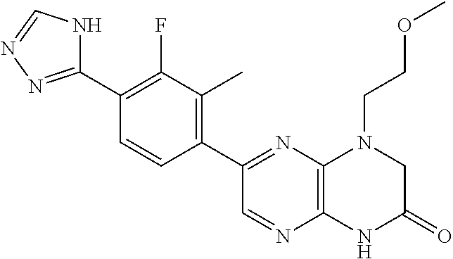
C1(C2=NN=CN2)=C(F)C(C)=C(C2=NC3=C(N=C2)NC(=O)CN3CCOC)C=C1
